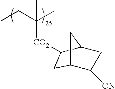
CCC(C)([CO2]C1C2CC([CN])C(C2)C1)C
